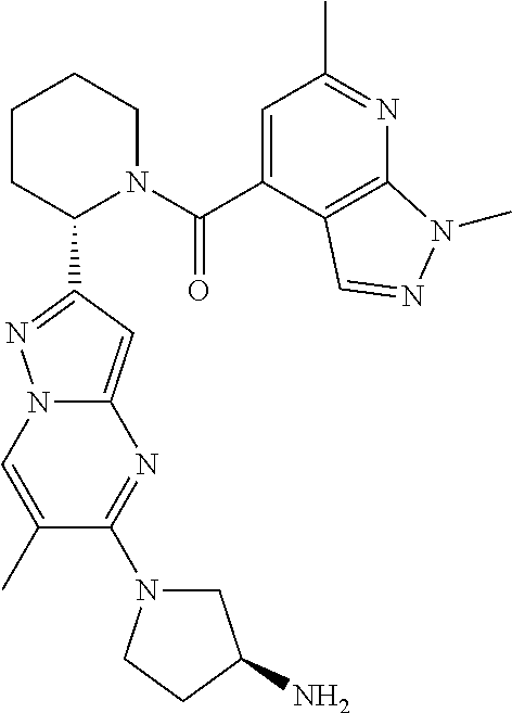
C1CC(C2=NN3C(=C2)N=C(N2CC(N)CC2)C(C)=C3)N(C(C2=CC(C)=NC3=C2C=NN3C)=O)CC1
